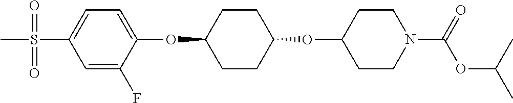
C1=C(F)C(OC2CCC(OC3CCN(C(OC(C)C)=O)CC3)CC2)=CC=C1S(C)(=O)=O
